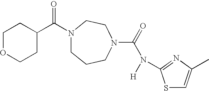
N1(C(C2CCOCC2)=O)CCCN(C(=O)N([H])C2=NC(C)=CS2)CC1
